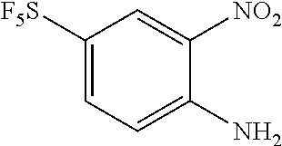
C1([F5S])=CC=C(N)C([NO2])=C1
